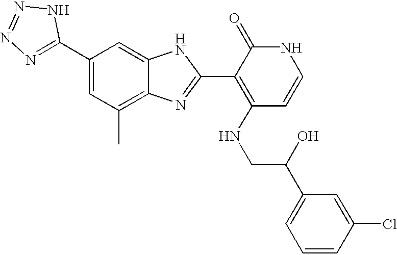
C1(C2=CC(C)=C3C(=C2)NC(C2=C(NCC(O)C4=CC=CC(Cl)=C4)C=CNC2=O)=N3)=NN=NN1
